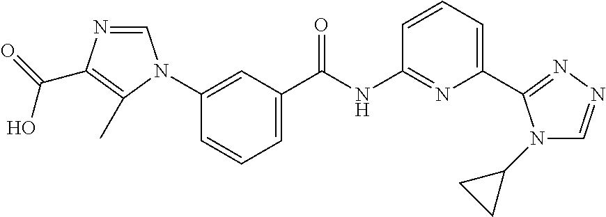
C1=CC=C(C(NC2=NC(C3=NN=CN3C3CC3)=CC=C2)=O)C=C1N1C=NC(C(=O)O)=C1C
